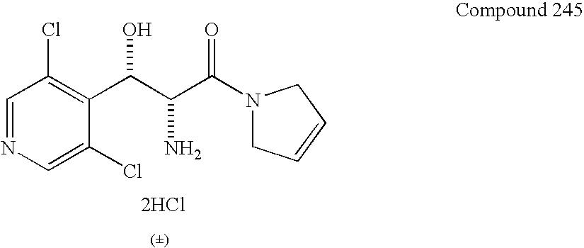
C1=NC=C(Cl)C(C(C(C(N2CC=CC2)=O)N)O)=C1Cl.[2HCl]
